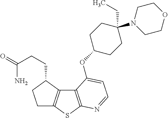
C1C2=C(C(CCC(=O)N)C1)C1=C(S2)N=CC=C1OC1CCC(N2CCOCC2)(CC)CC1
